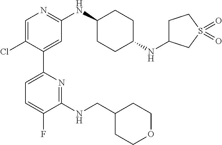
C1=C(Cl)C(C2=CC=C(F)C(NCC3CCOCC3)=N2)=CC(NC2CCC(NC3CCS(=O)(=O)C3)CC2)=N1
